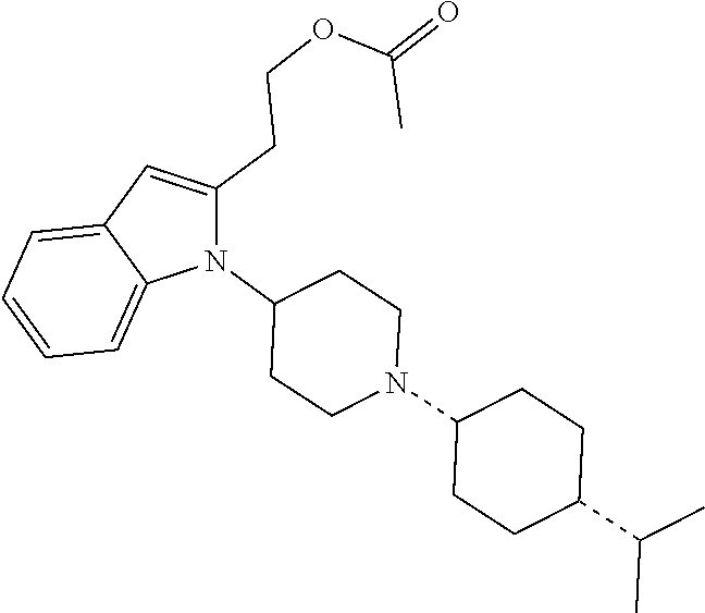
N1(C2CCN(C3CCC(C(C)C)CC3)CC2)C(CCOC(=O)C)=CC2=CC=CC=C12
